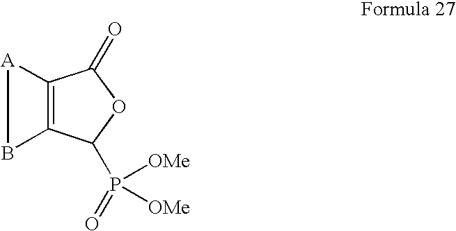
O1C(=O)C2=C(B[A]2)C1P(=O)([OMe])[OMe]
